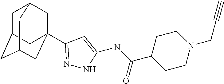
C1C2CC3CC(C4=NNC(NC(C5CCN(CC#C)CC5)=O)=C4)(CC1C3)C2
